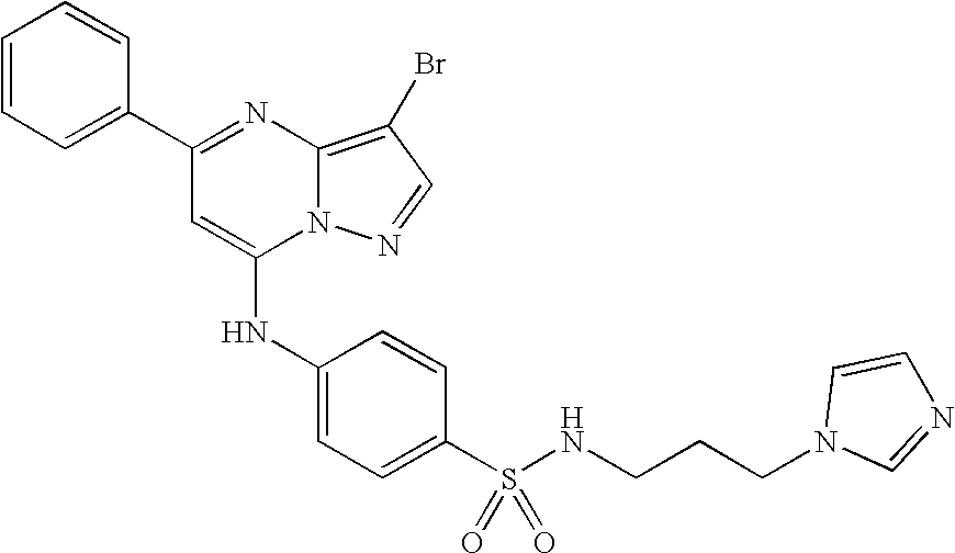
C1=C(C2=NC3=C(Br)C=NN3C(NC3=CC=C(S(NCCCN4C=NC=C4)(=O)=O)C=C3)=C2)C=CC=C1
